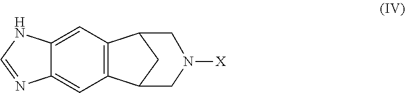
C12=C(C=C3C(=C1)N=CN3)C1CC2CN([X])C1
